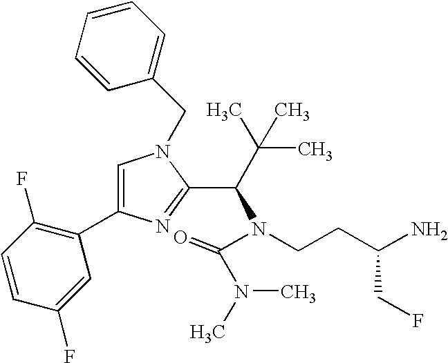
C1=C(C2=C(F)C=CC(F)=C2)N=C(C(C(C)(C)C)N(C(N(C)C)=O)CCC(N)CF)N1CC1=CC=CC=C1
